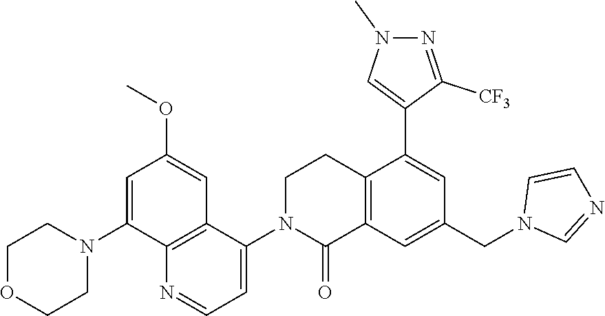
C1=C(N2CCOCC2)C2=C(C=C1OC)C(N1C(=O)C3=C(CC1)C(C1=CN(C)N=C1[CF3])=CC(CN1C=NC=C1)=C3)=CC=N2
